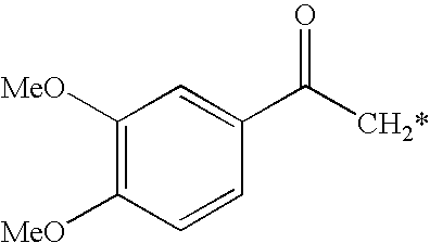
C1([MeO])=C([MeO])C=CC(C([CH2*])=O)=C1
